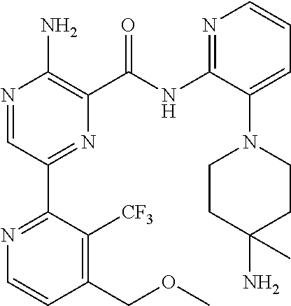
N1=CC(C2=NC=CC(COC)=C2[CF3])=NC(C(NC2=NC=CC=C2N2CCC(N)(C)CC2)=O)=C1N
